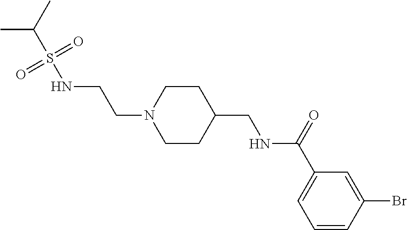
C1=CC(Br)=CC(C(=O)NCC2CCN(CCNS(C(C)C)(=O)=O)CC2)=C1
